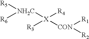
[X]([NH2C]([R5])[R6])([R3])([R4])[CON]([R1])[R2]
